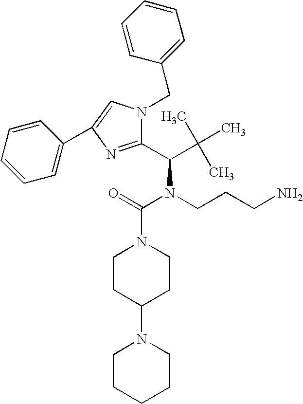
C1(C(C(C)(C)C)N(C(=O)N2CCC(N3CCCCC3)CC2)CCCN)=NC(C2=CC=CC=C2)=CN1CC1=CC=CC=C1
